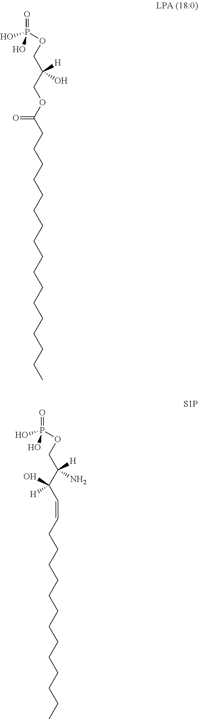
OP(OCC(COC(=O)CCCCCCCCCCCCCCCCC)([H])O)(=O)O.OP(OCC([H])(N)C(O)([H])C=CCCCCCCCCCCCCC)(=O)O
